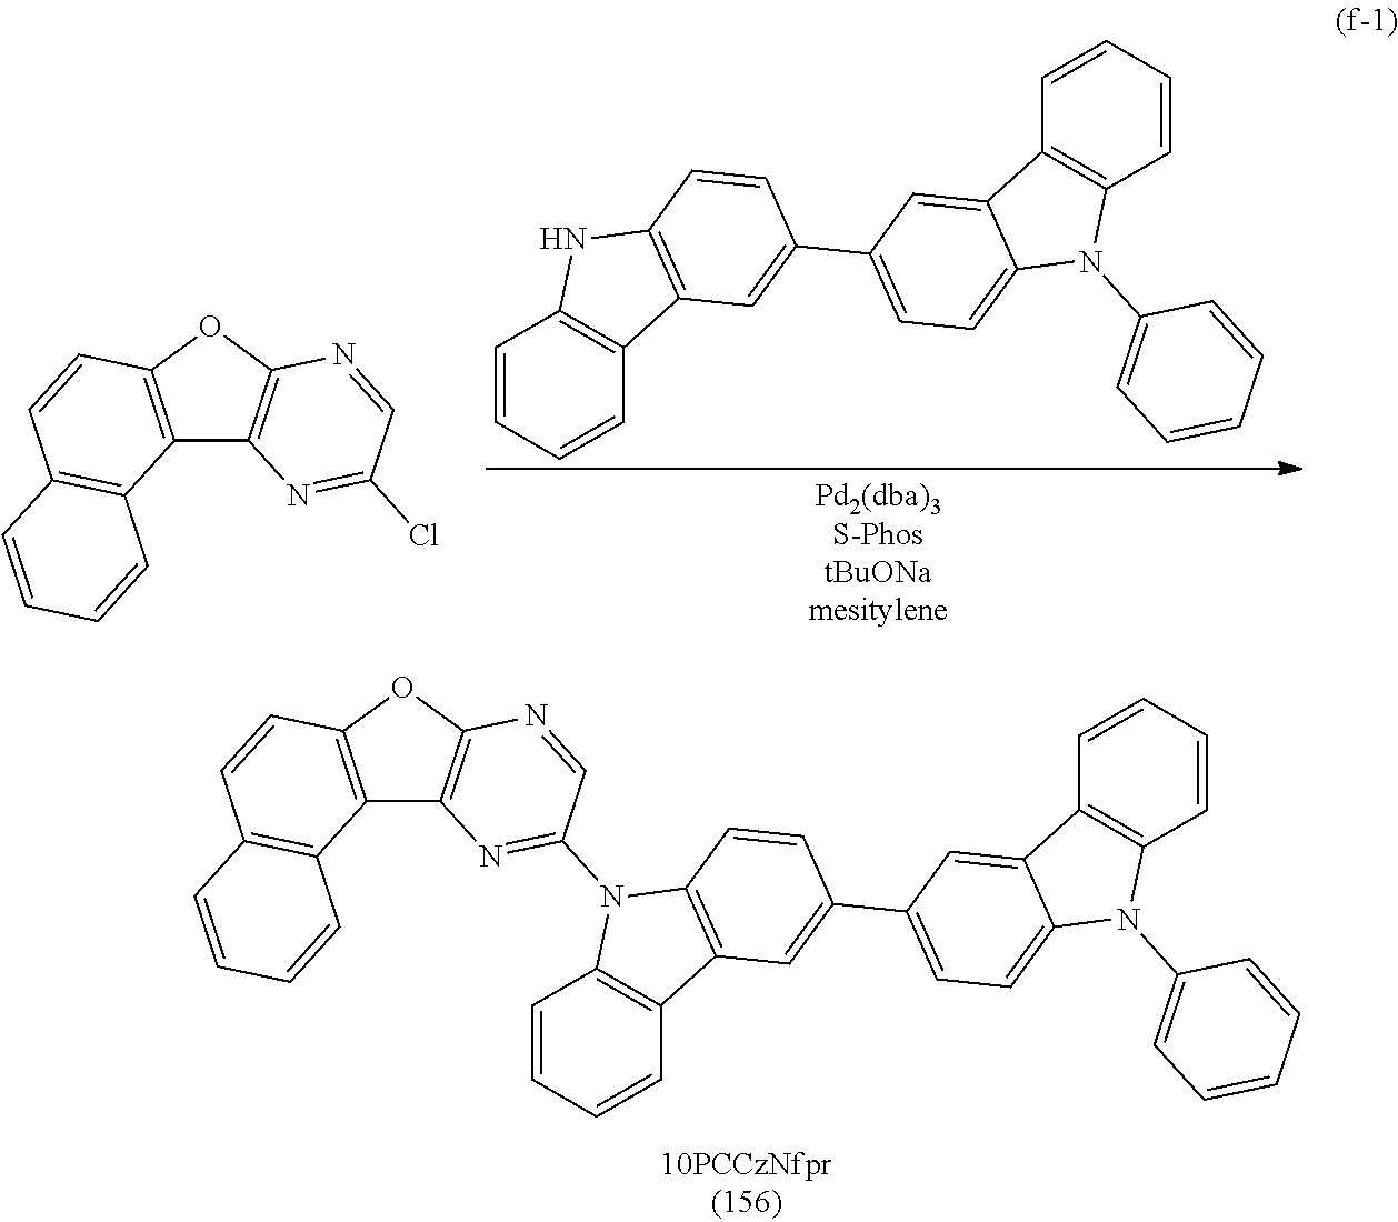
C12=C(OC3=C1N=C(N1C4=C(C=CC=C4)C4=C1C=CC(C1=CC=C5C(=C1)C1=C(C=CC=C1)N5C1=CC=CC=C1)=C4)C=N3)C=CC1=C2C=CC=C1.C1=CC=CC2=C1NC1=C2C=C(C2=CC=C3C(=C2)C2=C(C=CC=C2)N3C2=CC=CC=C2)C=C1.C12=C(OC3=C1N=C(Cl)C=N3)C=CC1=C2C=CC=C1
